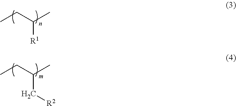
CCC(C)[R1].CCC(C)C[R2]
